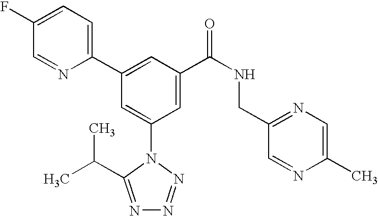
C1(C2=CC(C(NCC3=NC=C(C)N=C3)=O)=CC(N3C(C(C)C)=NN=N3)=C2)=CC=C(F)C=N1
